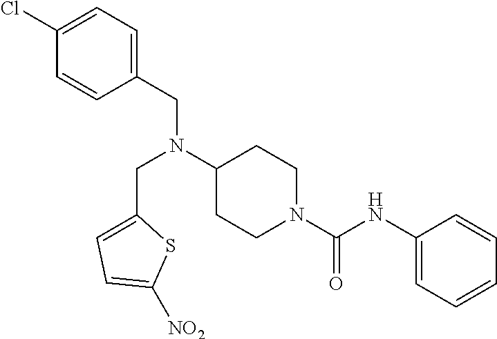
C1=CC(CN(CC2=CC=C([NO2])S2)C2CCN(C(NC3=CC=CC=C3)=O)CC2)=CC=C1Cl
